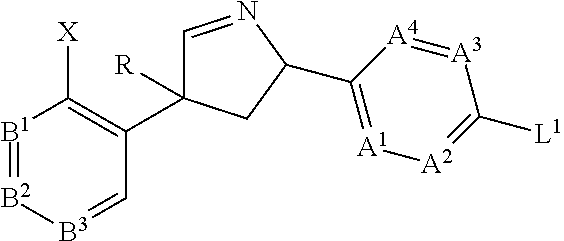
[B1]1=[B2][B3]=CC(C2([R])C=NC(C3=[A1][A2]=C([L1])[A3]=[A4]3)C2)=C1[X]
